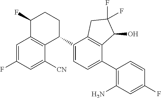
C1(F)C2=C(C(C3=CC=C(C4=C(N)C=C(F)C=C4)C4=C3CC(F)(F)C4O)CC1)C([CN])=CC(F)=C2
